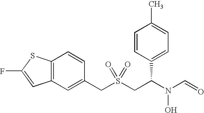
C(S(CC(N(C=O)O)C1=CC=C(C)C=C1)(=O)=O)C1=CC2=C(C=C1)SC(F)=C2
